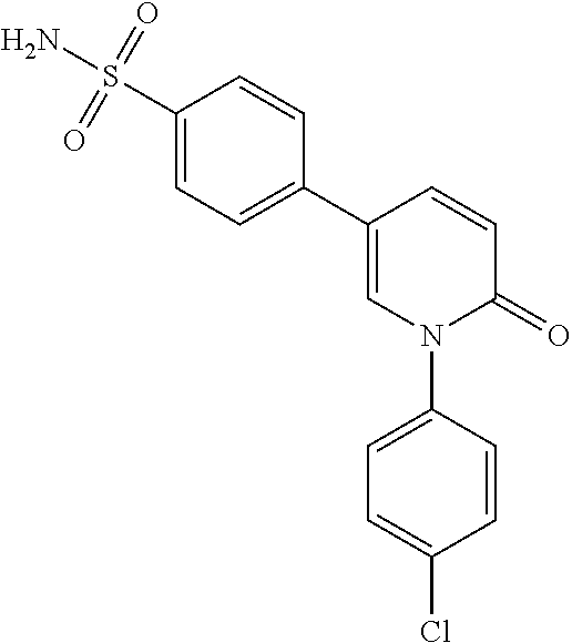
C1=CC(C2=CC=C(S(N)(=O)=O)C=C2)=CN(C2=CC=C(Cl)C=C2)C1=O
